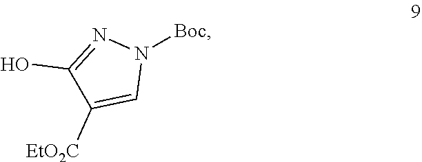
C1(O)=NN([Boc])C=C1[EtO2C]
